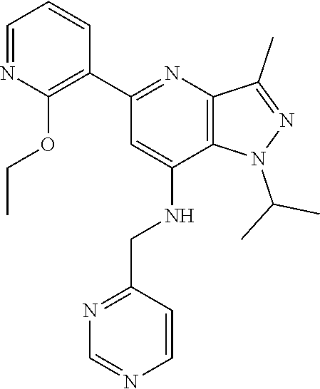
O(CC)C1=C(C2=NC3=C(C(NCC4=NC=NC=C4)=C2)N(C(C)C)N=C3C)C=CC=N1
